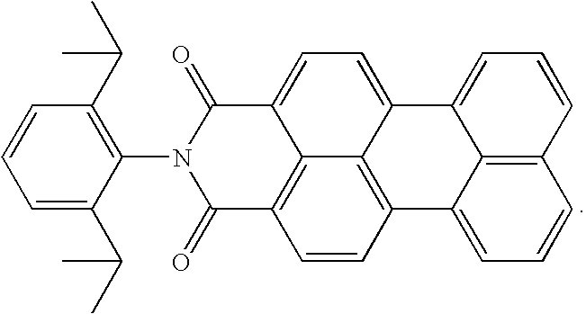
C12=C3C=CC=C1C1=CC=C4C5=C(C=CC(=C15)C2=CC=C3)C(=O)N(C1=C(C(C)C)C=CC=C1C(C)C)C4=O
